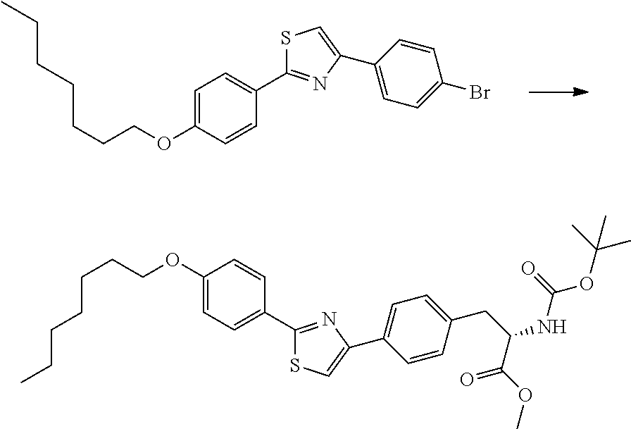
C(CCOC1=CC=C(C2=NC(C3=CC=C(Br)C=C3)=CS2)C=C1)CCCC.CCCCCCCOC1=CC=C(C2=NC(C3=CC=C(CC(NC(=O)OC(C)(C)C)C(OC)=O)C=C3)=CS2)C=C1
